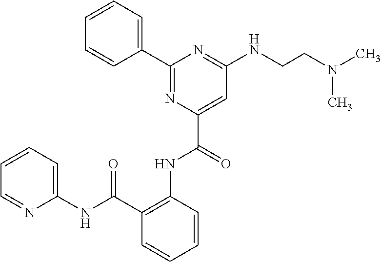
C1=CC=C(C2=NC(C(NC3=C(C(NC4=CC=CC=N4)=O)C=CC=C3)=O)=CC(NCCN(C)C)=N2)C=C1
